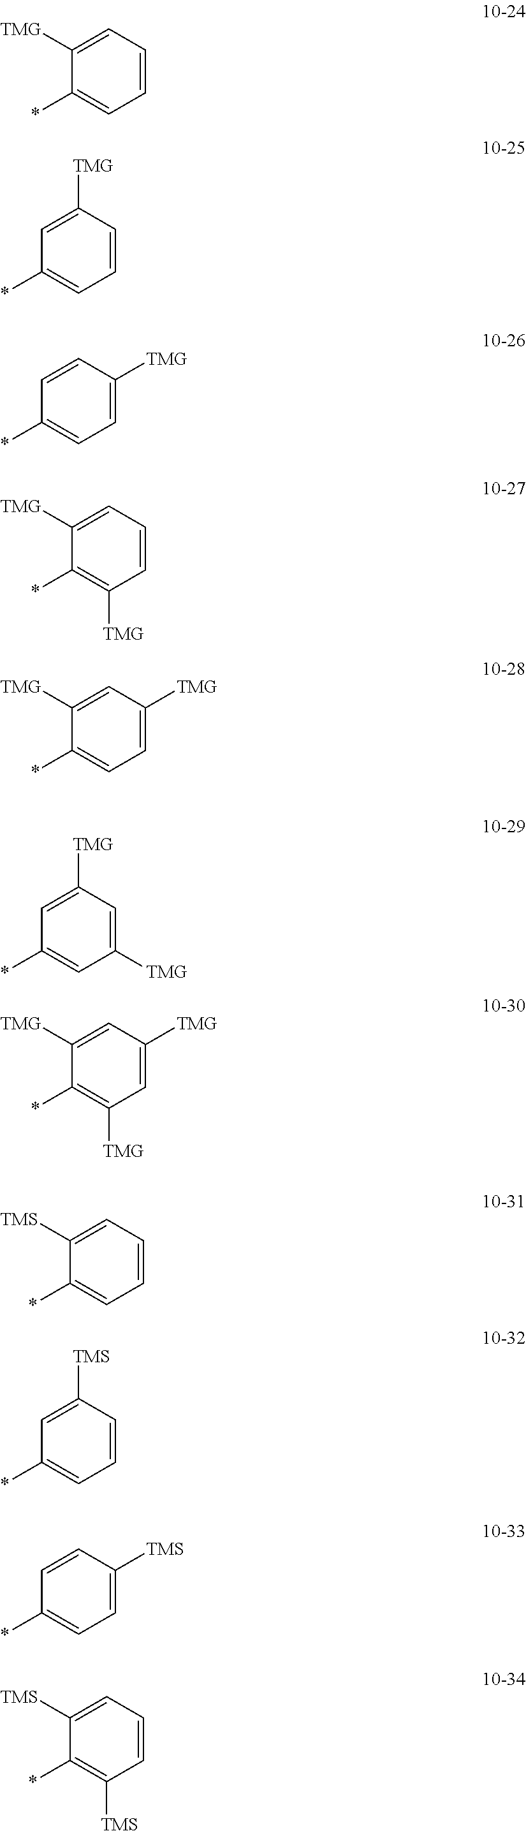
C1([TMG])=CC(*)=CC=C1.C1=CC(*)=CC=C1[TMG].C1=C([TMG])C(*)=C([TMG])C=C1.C1=C([TMG])C(*)=CC=C1[TMG].C1([TMG])=CC(*)=CC([TMG])=C1.C1=C([TMG])C(*)=C([TMG])C=C1[TMG].C1=C([TMG])C(*)=CC=C1.C1([TMS])=CC(*)=CC=C1.C1=CC(*)=CC=C1[TMS].C1=C([TMS])C(*)=C([TMS])C=C1.C1=C([TMS])C(*)=CC=C1
